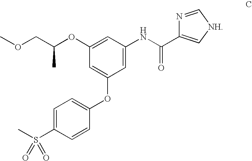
C1=C(S(C)(=O)=O)C=CC(OC2=CC(OC(COC)C)=CC(NC(C3=C[NH]C=N3)=O)=C2)=C1
